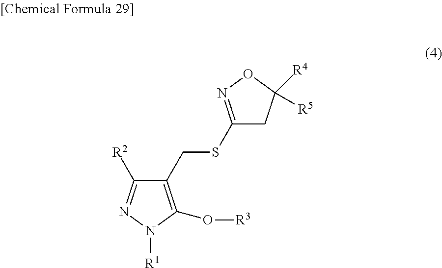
C1(CSC2=NOC([R4])([R5])C2)=C(O[R3])N([R1])N=C1[R2]
